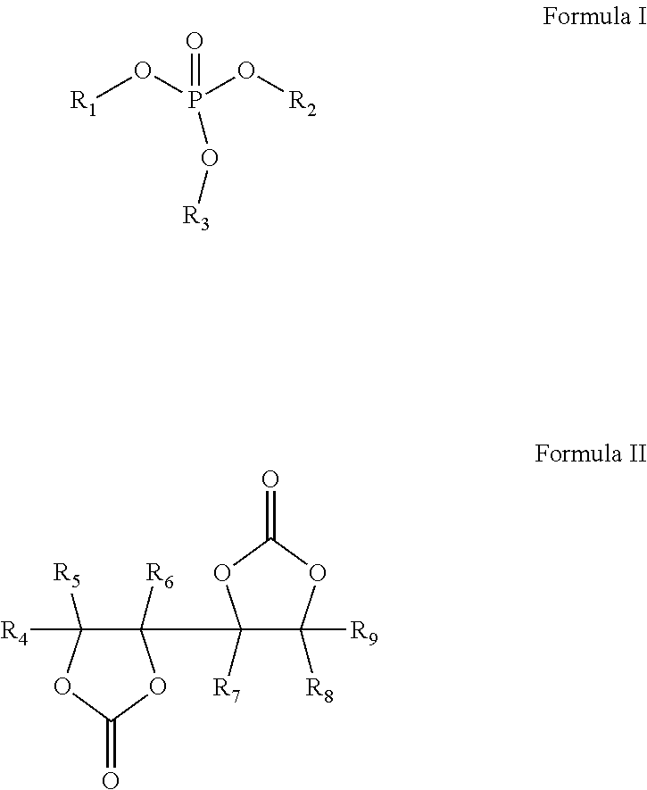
[R1]OP(O[R2])(=O)O[R3].C1([R6])(C2([R7])C([R9])([R8])OC(=O)O2)C([R4])([R5])OC(=O)O1
